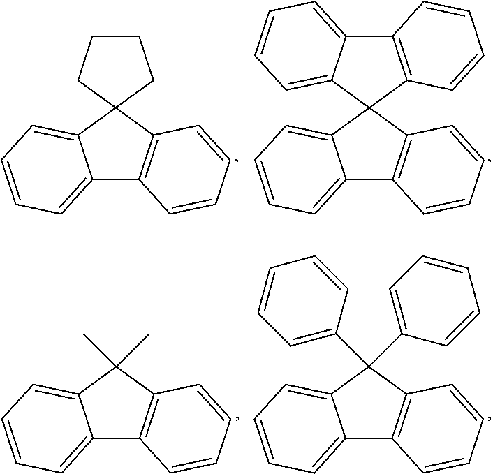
C12=CC=CC=C1C1(C3=C2C=CC=C3)CCCC1.C12=CC=CC=C1C1(C3=C2C=CC=C3)C2=C(C3=CC=CC=C13)C=CC=C2.C12=CC=CC=C1C(C)(C)C1=C2C=CC=C1.C12=CC=CC=C1C(C1=CC=CC=C1)(C1=CC=CC=C1)C1=C2C=CC=C1
